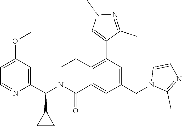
C1(C(N2C(=O)C3=CC(CN4C(C)=NC=C4)=CC(C4=CN(C)N=C4C)=C3CC2)C2CC2)=CC(OC)=CC=N1
